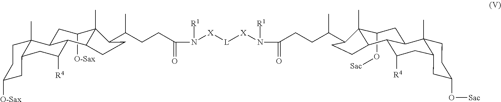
C1(O[Sac])C2(C)C(C3C([R4])CC4CC(O[Sac])CCC4(C)C3C1)CCC2C(CCC(N([X][L][X]N(C(CCC(C1C2(C)C([O-Sax])CC3C4(C)CCC([O-Sax])CC4CC([R4])C3C2CC1)C)=O)[R1])[R1])=O)C
